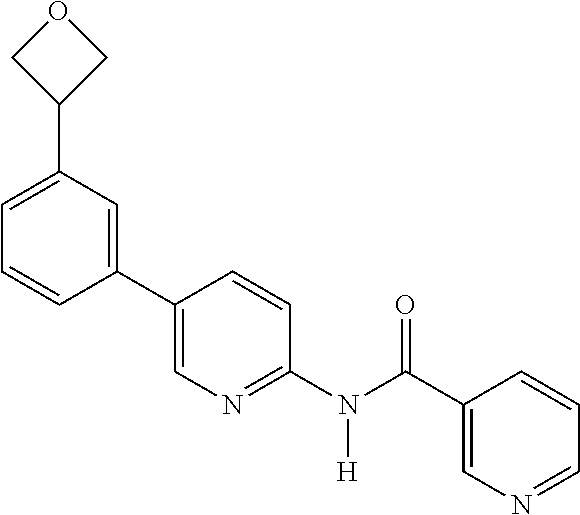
C1(C2=CN=C(N(C(C3=CN=CC=C3)=O)[H])C=C2)=CC(C2COC2)=CC=C1
